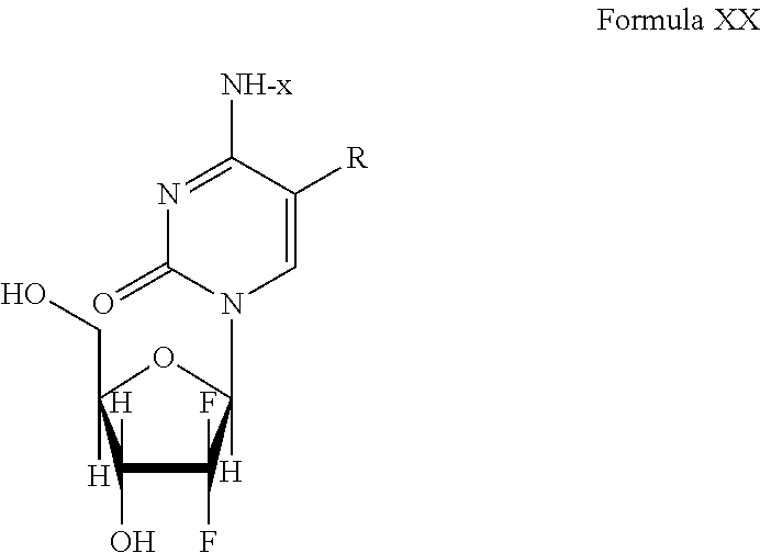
N1=C([NH-x])C([R])=CN(C2([H])C(F)(F)C([H])(O)C(CO)([H])O2)C1=O
